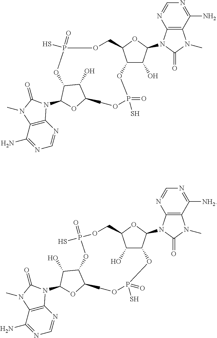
C12=C(C(N)=NC=N1)N(C)C(=O)N2C1C2C(O)C(O1)COP(S)(=O)OC1C(O)C(N3C4=C(C(N)=NC=N4)N(C)C3=O)OC1COP(S)(=O)O2.C12=C(C(N)=NC=N1)N(C)C(=O)N2C1C(O)C2C(O1)COP(S)(=O)OC1C(O)C(OC1N1C3=C(C([NH2])=NC=N3)N(C)C1=O)COP(S)(=O)O2
